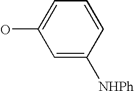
C1=C([NHPh])C=CC=C1O
